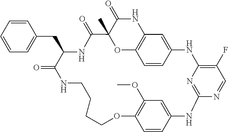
C1=CC=CC(CC2C(=O)NCCCCOC3=C(OC)C=C(C=C3)NC3=NC(=C(F)C=N3)NC3=CC4=C(C=C3)OC(C)(C(=O)N4)C(=O)N2)=C1
